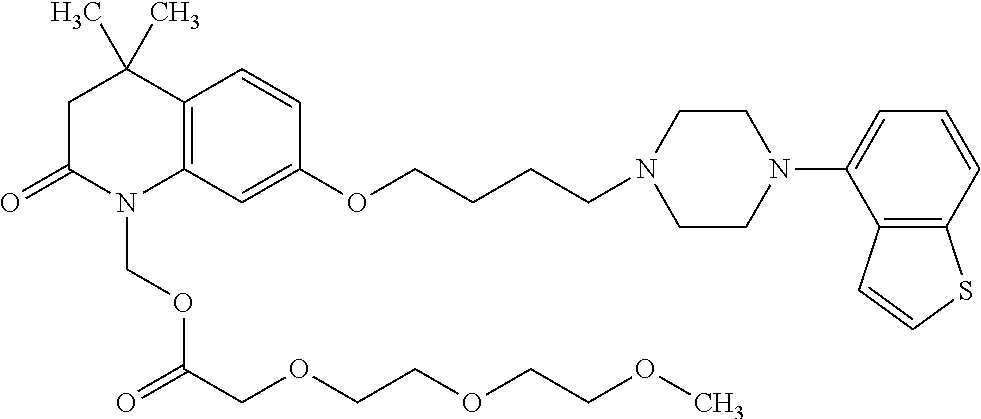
C12=C(C=C(OCCCCN3CCN(C4=CC=CC5=C4C=CS5)CC3)C=C1)N(COC(=O)COCCOCCOC)C(=O)CC2(C)C
